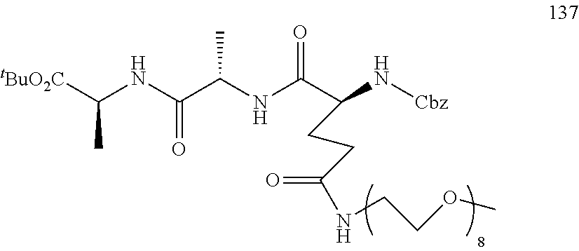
C(NC(=O)C(C)NC(=O)C(CCC(NCCOC)=O)N[Cbz])(C)[tBuO2C]
